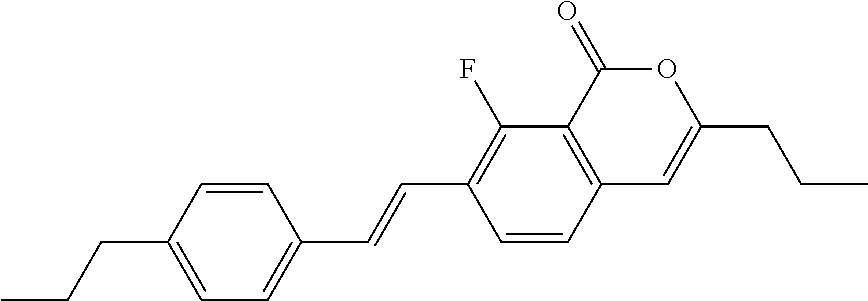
C1=CC2=C(C(F)=C1C=CC1=CC=C(CCC)C=C1)C(=O)OC(CCC)=C2
